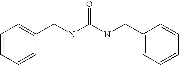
C1=CC=CC(CNC(NCC2=CC=CC=C2)=O)=C1
